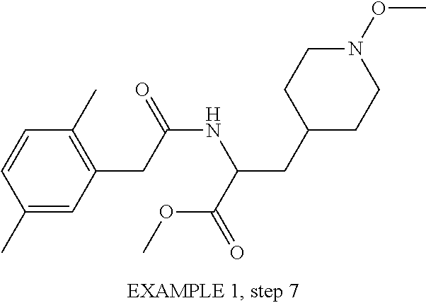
C1=CC(C)=CC(CC(NC(CC2CCN(OC)CC2)C(=O)OC)=O)=C1C
